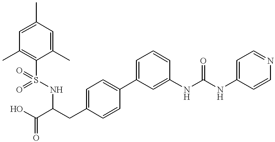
C1(C)=CC(C)=CC(C)=C1S(NC(C(O)=O)CC1=CC=C(C2=CC=CC(NC(NC3=CC=NC=C3)=O)=C2)C=C1)(=O)=O
